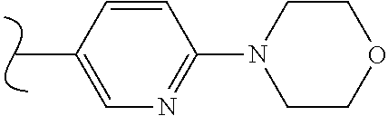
CC1=CN=C(N2CCOCC2)C=C1
